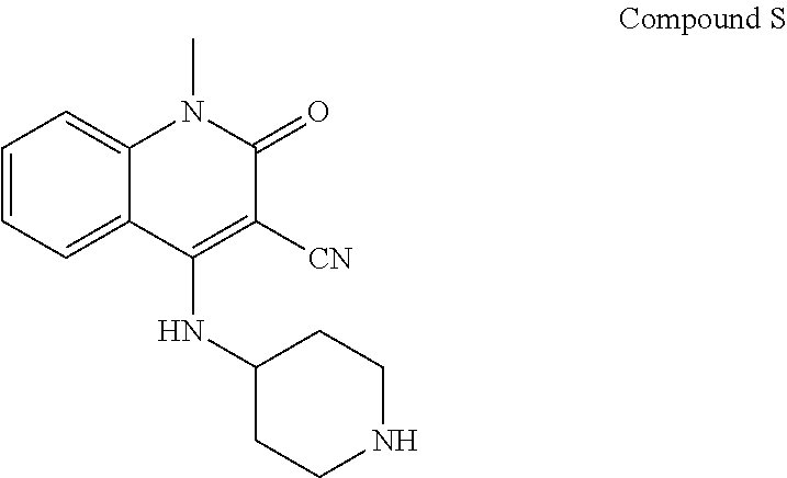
C1=CC=C2C(=C1)N(C)C(=O)C([CN])=C2NC1CCNCC1
